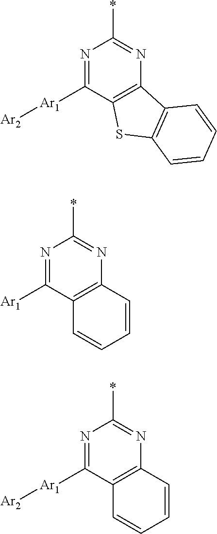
N1=C([Ar1][Ar2])C2=C(N=C1*)C1=C(S2)C=CC=C1.N1=C([Ar1])C2=C(N=C1*)C=CC=C2.N1=C([Ar1][Ar2])C2=C(N=C1*)C=CC=C2
